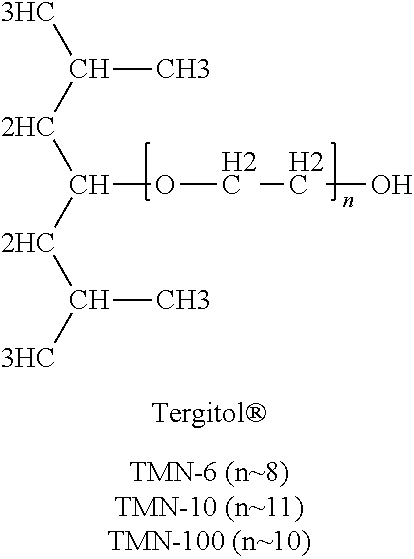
[3HC]C([2HC]C([2HC]C([3HC])C)OCCO)C
